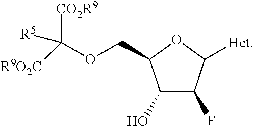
C1(O)C(F)C([Het])OC1COC([CO2R9])([R5])[R9O2C]
